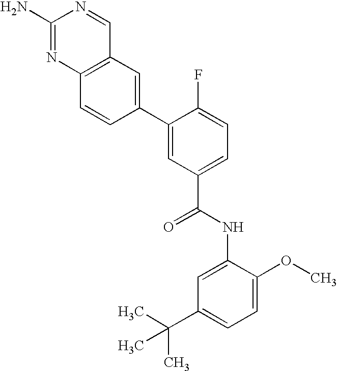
C12=C(C=C(C3=CC(C(=O)NC4=CC(C(C)(C)C)=CC=C4OC)=CC=C3F)C=C1)C=NC(N)=N2
